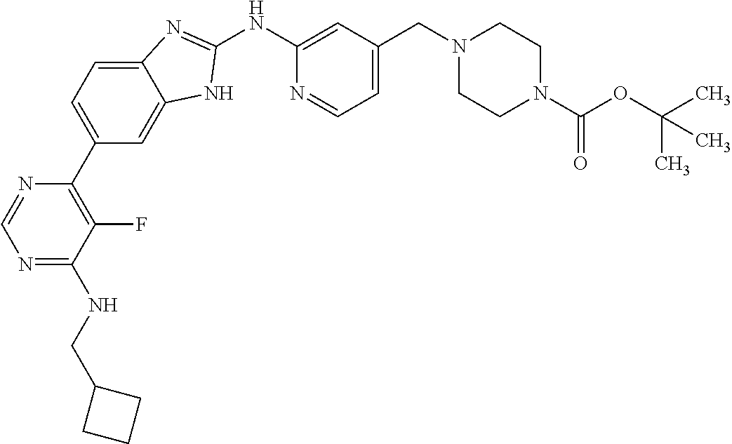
C1=C2C(=CC(C3=C(F)C(NCC4CCC4)=NC=N3)=C1)NC(NC1=CC(CN3CCN(C(OC(C)(C)C)=O)CC3)=CC=N1)=N2
